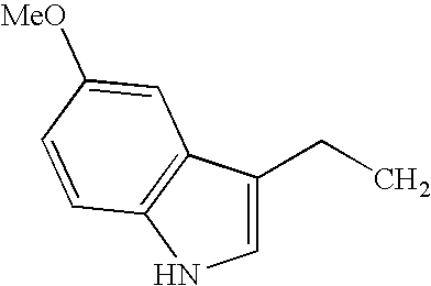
C1=C(CC)C2=C(N1)C=CC([MeO])=C2
